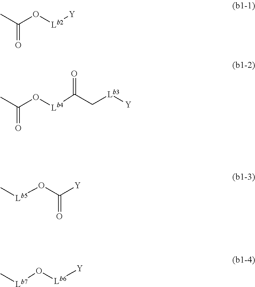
CC(O[Lb2][Y])=O.CC(O[Lb4]C(C[Lb3][Y])=O)=O.C[Lb5]OC([Y])=O.C[Lb7]O[Lb6][Y]
